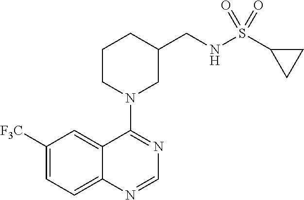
C1([F3C])=CC=C2C(=C1)C(N1CC(CNS(C3CC3)(=O)=O)CCC1)=NC=N2
